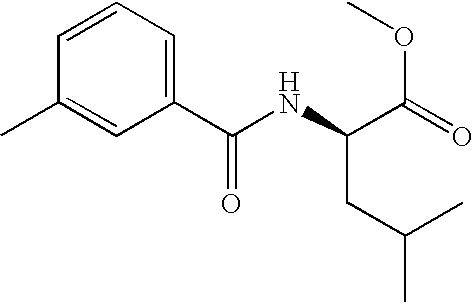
C1(C(NC(CC(C)C)C(=O)OC)=O)=CC=CC(C)=C1
